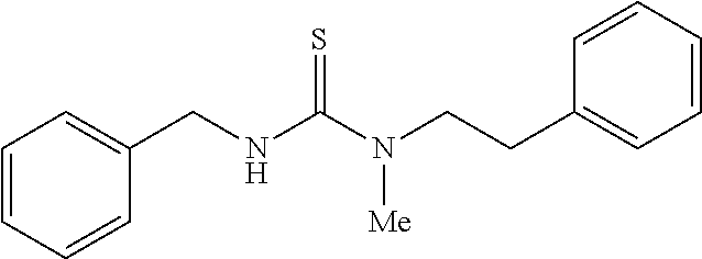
C1(CNC(N(CCC2=CC=CC=C2)[Me])=S)=CC=CC=C1
